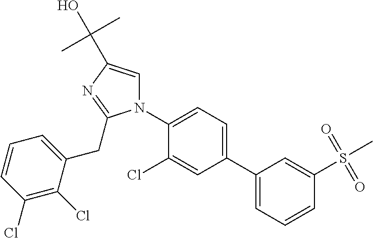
N1(C2=CC=C(C3=CC=CC(S(=O)(=O)C)=C3)C=C2Cl)C=C(C(C)(C)O)N=C1CC1=CC=CC(Cl)=C1Cl
